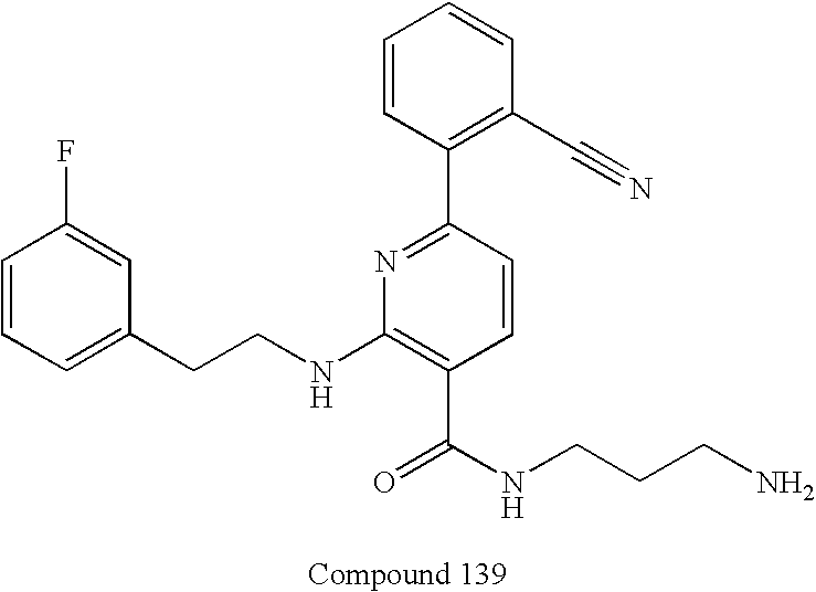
C1=CC=C(CCNC2=C(C(=O)NCCCN)C=CC(C3=C(C#N)C=CC=C3)=N2)C=C1F
